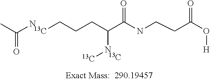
CC(N)=O.C(CCC(C(NCCC(O[H])=O)=O)N[13C])[13C].[13C]
